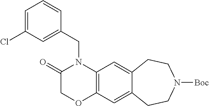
C1(CN2C(=O)COC3=C2C=C2C(=C3)CCN([Boc])CC2)=CC(Cl)=CC=C1
